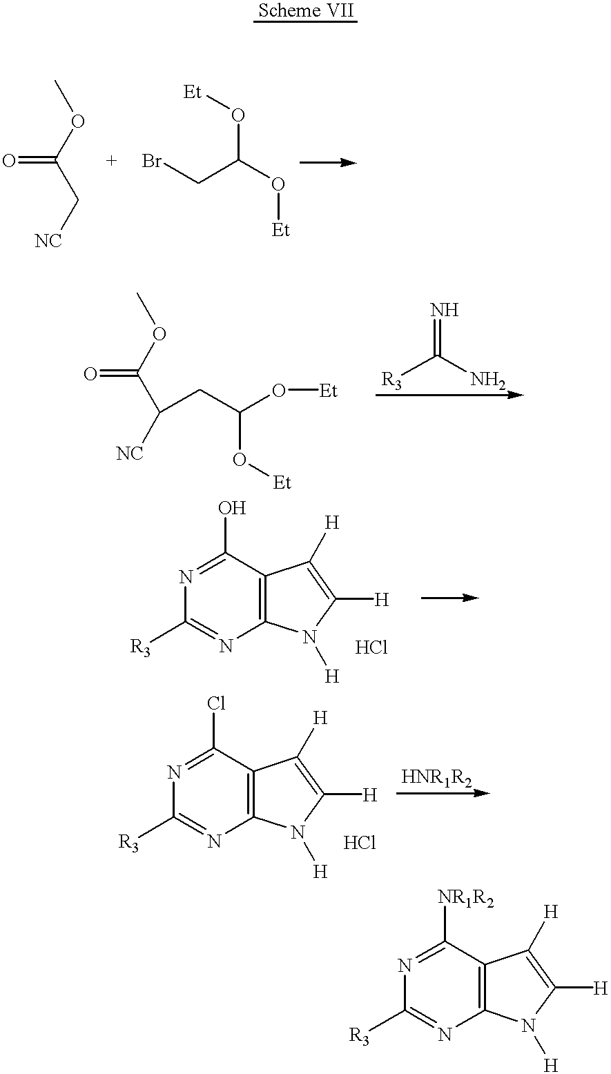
COC(C[NC])=O.BrCC(O[Et])O[Et].COC(C([NC])CC(O[Et])O[Et])=O.[R3]C(N)=N.C12=C(C(O)=NC([R3])=N1)C([H])=C([H])N2[H].C12=C(C(Cl)=NC([R3])=N1)C([H])=C([H])N2[H].C12=C(C([NR1R2])=NC([R3])=N1)C([H])=C([H])N2[H]
